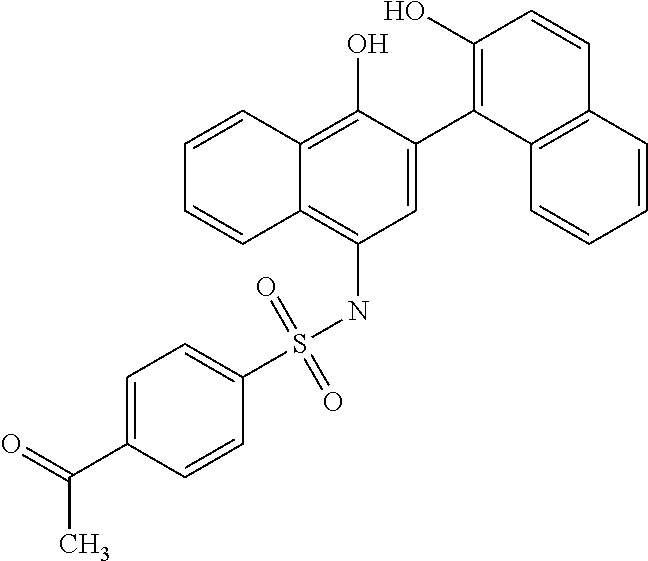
C1=C(C2=C(O)C=CC3=C2C=CC=C3)C(O)=C2C(=C1NS(C1=CC=C(C(C)=O)C=C1)(=O)=O)C=CC=C2
